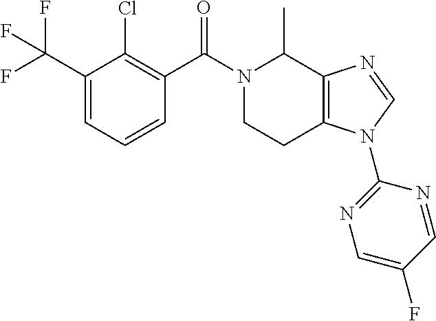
C1(C(F)(F)F)=CC=CC(C(N2CCC3=C(C2C)N=CN3C2=NC=C(F)C=N2)=O)=C1Cl
